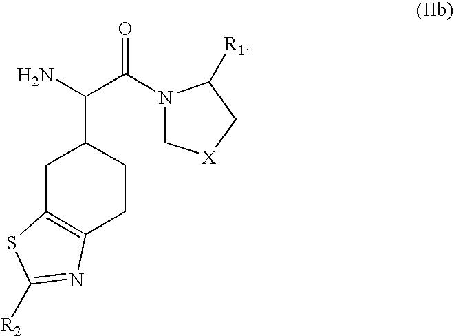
C1C2=C(CCC1C(C(=O)N1C[X]CC1[R1])N)N=C([R2])S2
